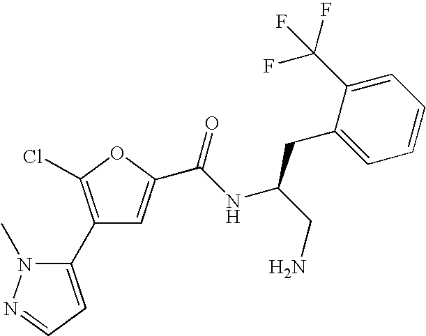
C1(C2=CC=NN2C)=C(Cl)OC(C(NC(CN)CC2=CC=CC=C2C(F)(F)F)=O)=C1
